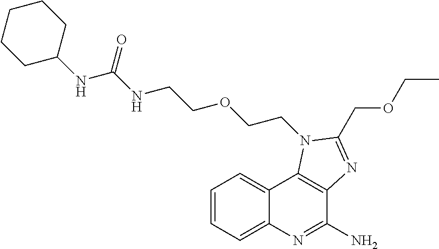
C1=CC=C2C(=C1)C1=C(C(N)=N2)N=C(COCC)N1CCOCCNC(NC1CCCCC1)=O
